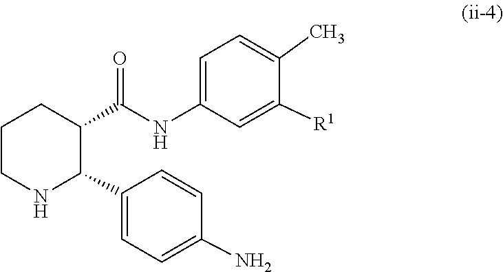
N(C(=O)C1C(C2=CC=C(N)C=C2)NCCC1)C1=CC=C(C)C([R1])=C1
